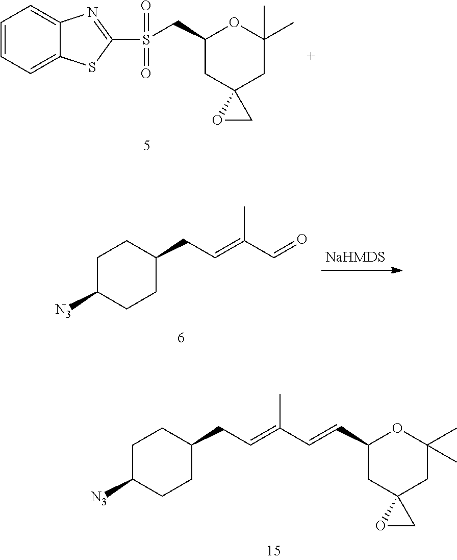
C1C([N3])CCC(CC=C(C=CC2CC3(CC(C)(C)O2)OC3)C)C1.C1=CC=C2C(=C1)N=C(S(CC1CC3(CC(C)(C)O1)OC3)(=O)=O)S2.C1C([N3])CCC(CC=C(C=O)C)C1
